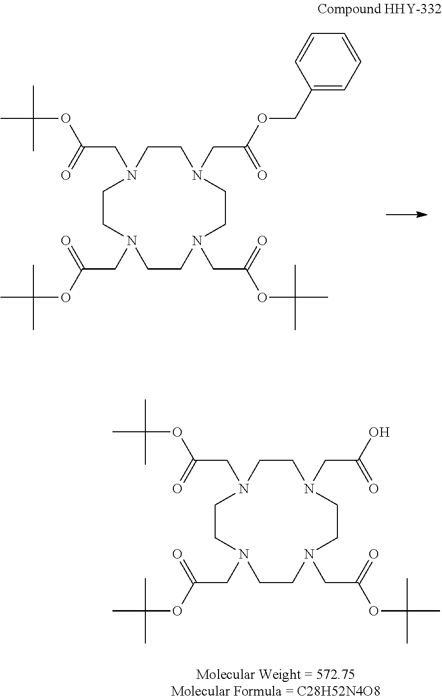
C1CN(CC(OC(C)(C)C)=O)CCN(CC(OC(C)(C)C)=O)CCN(CC(OCC2=CC=CC=C2)=O)CCN1CC(OC(C)(C)C)=O.C1CN(CC(OC(C)(C)C)=O)CCN(CC(OC(C)(C)C)=O)CCN(CC(O)=O)CCN1CC(OC(C)(C)C)=O
